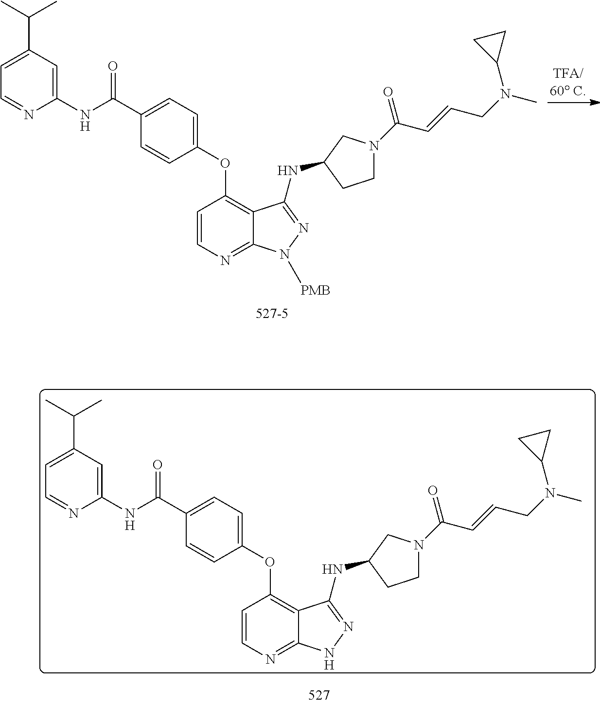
C1=C(C(C)C)C=C(NC(C2=CC=C(OC3=C4C(=NC=C3)N([PMB])N=C4NC3CCN(C(C=CCN(C)C4CC4)=O)C3)C=C2)=O)N=C1.C1=C(C(C)C)C=C(NC(C2=CC=C(OC3=C4C(=NC=C3)NN=C4NC3CCN(C(C=CCN(C)C4CC4)=O)C3)C=C2)=O)N=C1
